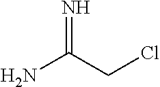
NC(CCl)=N
